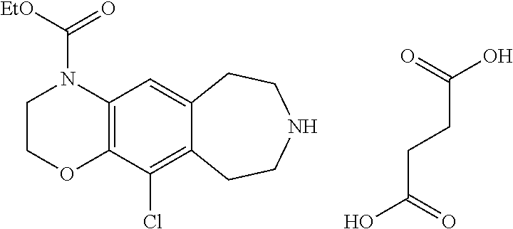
C1COC2=C(N1C([EtO])=O)C=C1C(=C2Cl)CCNCC1.OC(=O)CCC(O)=O
